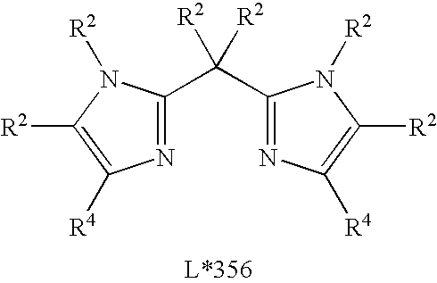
C1(C([R2])([R2])C2=NC([R4])=C([R2])N2[R2])=NC([R4])=C([R2])N1[R2]
